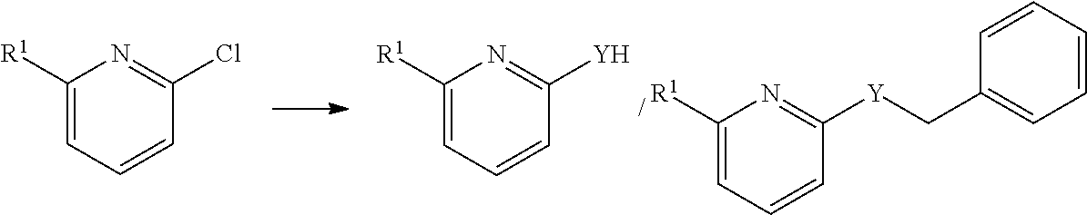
C1([R1])=CC=CC([Y])=N1.C1([R1])=CC=CC([Y]CC2=CC=CC=C2)=N1.C1([R1])=CC=CC(Cl)=N1
